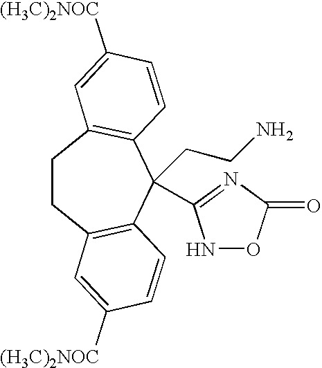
C1CC2=C(C(CCN)(C3=NC(=O)ON3)C3=C1C=C([(H3C)2NOC])C=C3)C=CC([(H3C)2NOC])=C2
